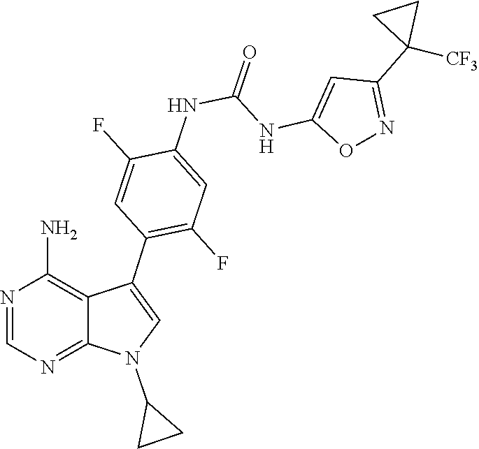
C1=NC(N)=C2C(=N1)N(C1CC1)C=C2C1=C(F)C=C(NC(=O)NC2=CC(C3([CF3])CC3)=NO2)C(F)=C1
